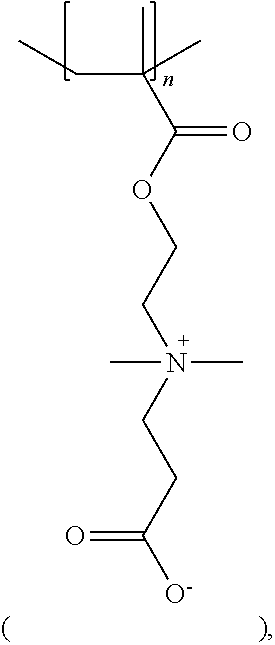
C(C(OCCN(CCC([O-])=O)(C)C)=O)(C)(CC)C
